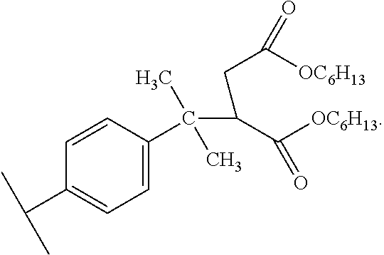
C1=C(C(C(C([OC6H13])=O)CC([OC6H13])=O)(C)C)C=CC(C(C)C)=C1
